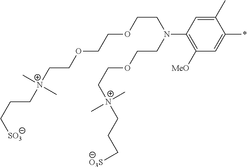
C1(C)=CC(N(CCOCC[N+](CCC[O3S])(C)C)CCOCCOCC[N+](CCC[SO3])(C)C)=C([MeO])C=C1*
